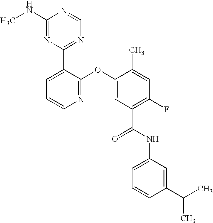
N1=C(OC2=CC(C(NC3=CC=CC(C(C)C)=C3)=O)=C(F)C=C2C)C(C2=NC=NC(NC)=N2)=CC=C1
